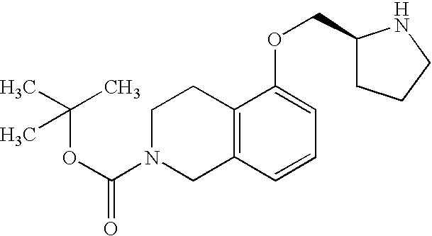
C12=C(C=CC=C1OCC1CCCN1)CN(C(=O)OC(C)(C)C)CC2
